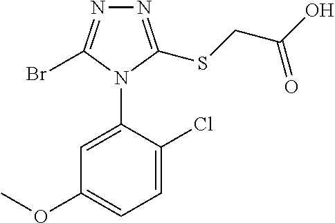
C1=C(Cl)C(N2C(Br)=NN=C2SCC(O)=O)=CC(OC)=C1
